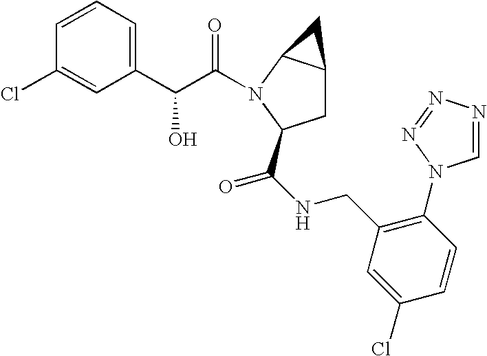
C1(C(C(=O)N2C3C(CC2C(NCC2=C(N4C=NN=N4)C=CC(Cl)=C2)=O)C3)O)=CC=CC(Cl)=C1
